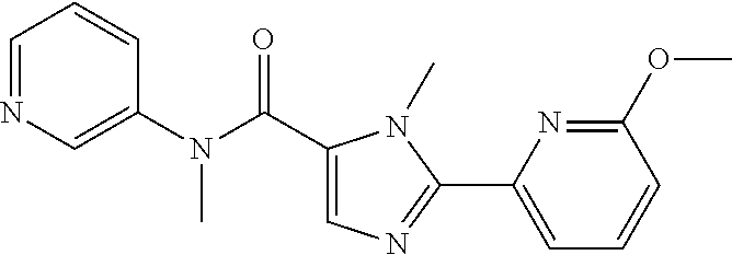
C1=CC=NC=C1N(C(C1=CN=C(C2=CC=CC(OC)=N2)N1C)=O)C
